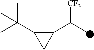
C1(C(C)[CF3])C(C(C)(C)C)C1
